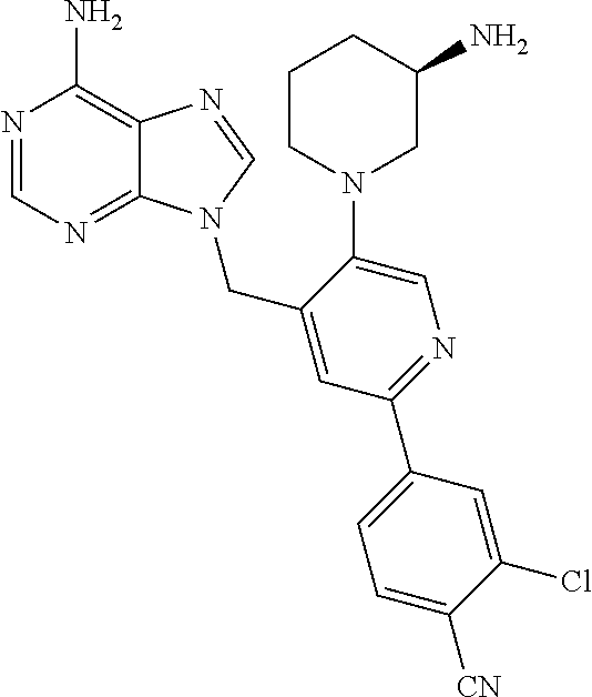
N1=CN=C2C(=C1N)N=CN2CC1=CC(C2=CC=C([CN])C(Cl)=C2)=NC=C1N1CC(N)CCC1
